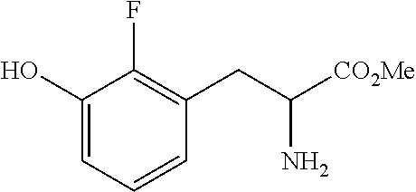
C1(O)=CC=CC(CC([CO2Me])N)=C1F
